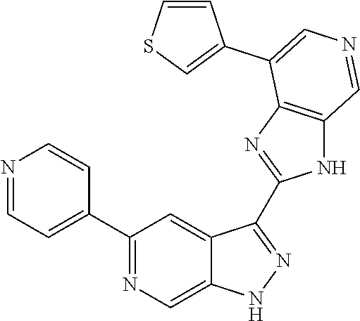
C1(C2=CC=NC=C2)=NC=C2C(=C1)C(C1=NC3=C(N1)C=NC=C3C1=CSC=C1)=NN2
